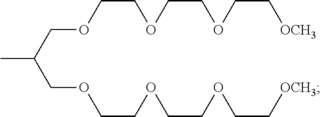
CC(COCCOCCOCC[OCH3])COCCOCCOCC[OCH3]
